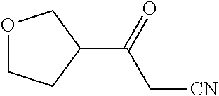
C(C1COCC1)(=O)C[CN]
